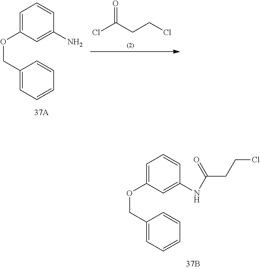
ClC(CCCl)=O.C1=C(OCC2=CC=CC=C2)C=C(N)C=C1.C1=C(OCC2=CC=CC=C2)C=C(NC(CCCl)=O)C=C1
